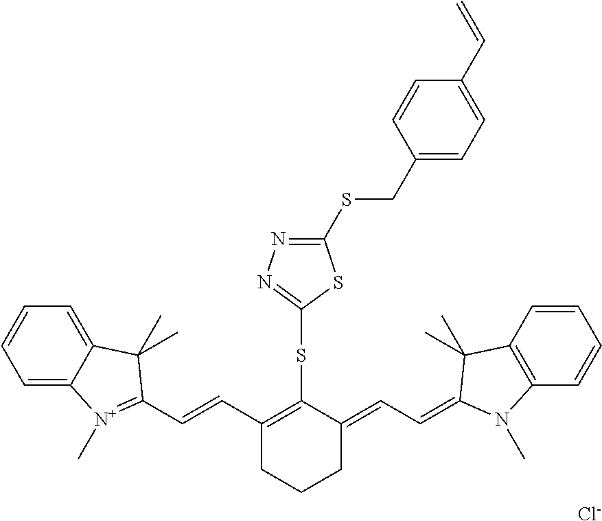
C1=C2C(=CC=C1)C(C)(C)C(C=CC1=C(SC3=NN=C(SCC4=CC=C(C=C)C=C4)S3)C(=CC=C3C(C)(C)C4=C(C=CC=C4)N3C)CCC1)=[N+]2C.[Cl-]
